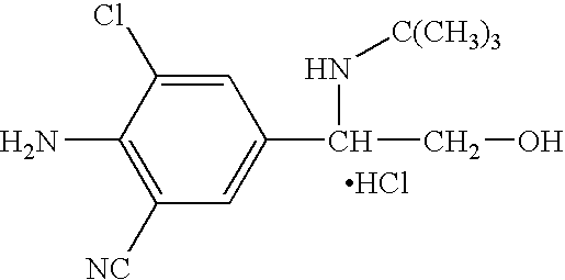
C1=C(Cl)C(N)=C([NC])C=C1C(CO)N[C(CH3)3].Cl
